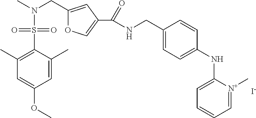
C1=C(C)C(S(=O)(=O)N(CC2=CC(C(NCC3=CC=C(NC4=CC=CC=[N+]4C)C=C3)=O)=CO2)C)=C(C)C=C1OC.[I-]
